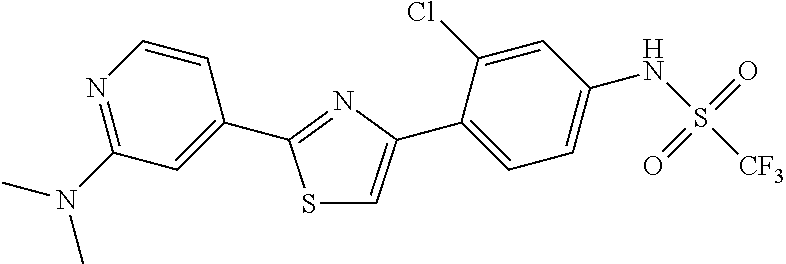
S1C=C(C2=CC=C(NS([CF3])(=O)=O)C=C2Cl)N=C1C1=CC(N(C)C)=NC=C1
